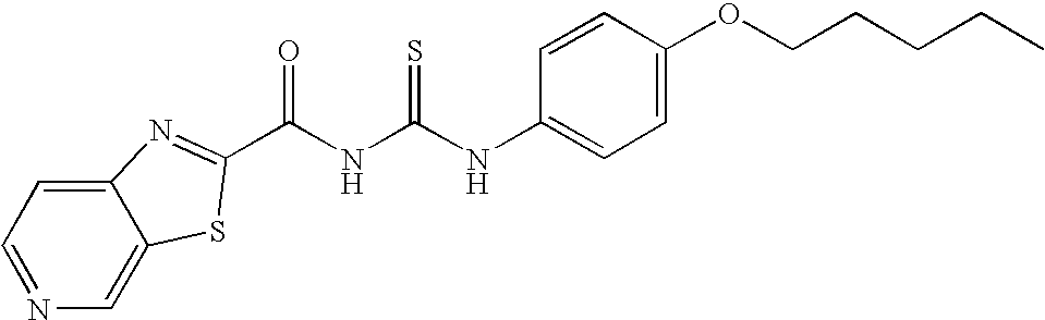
C1(NC(NC(=O)C2=NC3=CC=NC=C3S2)=S)=CC=C(OCCCCC)C=C1
